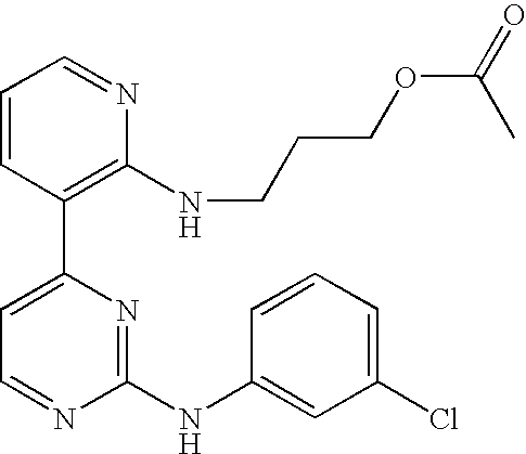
C1=CC(C2=CC=NC(NC3=CC(Cl)=CC=C3)=N2)=C(NCCCOC(=O)C)N=C1
